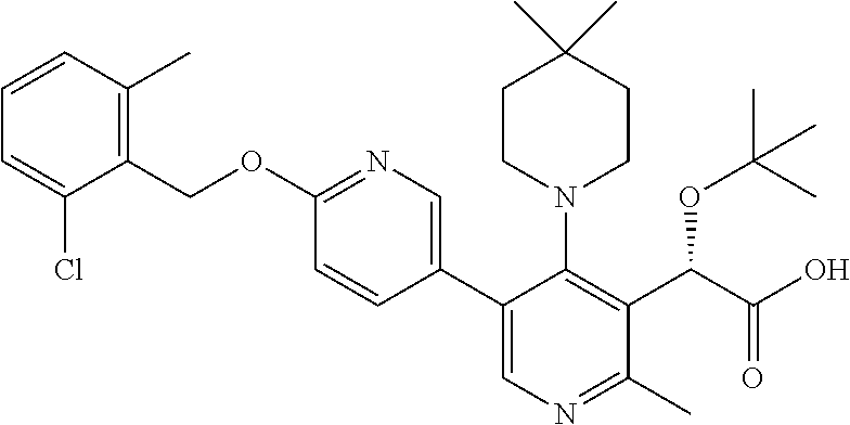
C1=CC(C)=C(COC2=NC=C(C3=CN=C(C)C(C(C(O)=O)OC(C)(C)C)=C3N3CCC(C)(C)CC3)C=C2)C(Cl)=C1
